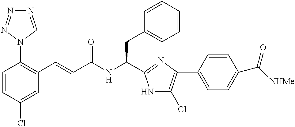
C1=CC(Cl)=CC(C=CC(NC(CC2=CC=CC=C2)C2=NC(C3=CC=C(C([NHMe])=O)C=C3)=C(Cl)N2)=O)=C1N1C=NN=N1
